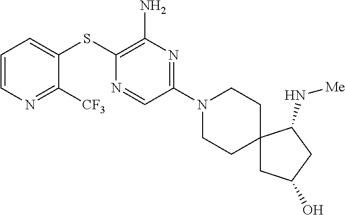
C1=C(SC2=C(N)N=C(N3CCC4(CC3)CC(O)CC4N[Me])C=N2)C([CF3])=NC=C1
